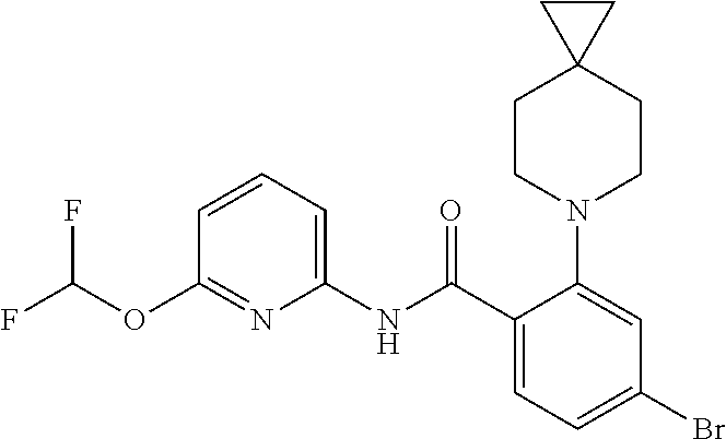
C1(OC(F)F)=NC(NC(C2=CC=C(Br)C=C2N2CCC3(CC2)CC3)=O)=CC=C1
